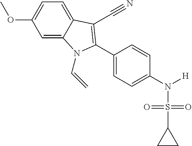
C1=C2C(=CC=C1OC)C(C#N)=C(C1=CC=C(N([H])S(C3CC3)(=O)=O)C=C1)N2C=C
